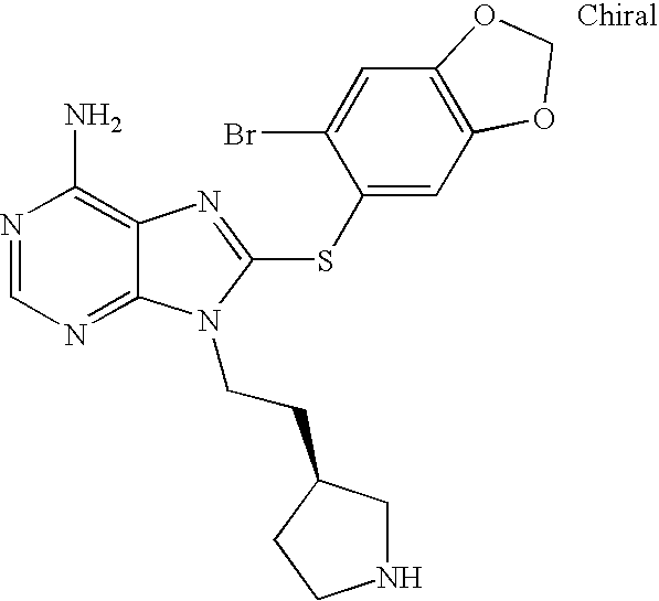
N1=CN=C2C(=C1N)N=C(SC1=CC3=C(C=C1Br)OCO3)N2CCC1CNCC1
